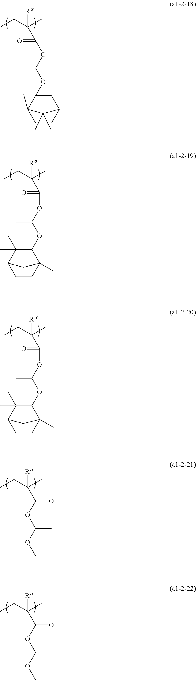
CCC(C)([Ra])C(OCOC1CC2CCC1(C)C2(C)C)=O.CCC(C)([Ra])C(OC(OC)C)=O.CCC(C)([Ra])C(OCOC)=O.CCC(C)([Ra])C(=O)OC(OC1C2(C)CCC(C1(C)C)C2)C.CCC(C)([Ra])C(=O)OC(OC1C2(C)CCC(C1(C)C)C2)C
